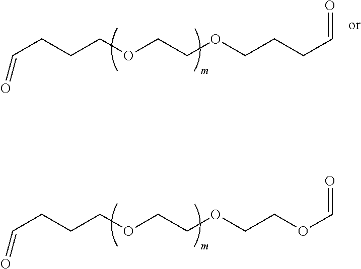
C(CCOCCOCCOC=O)C=O.C(CCOCCOCCCC=O)C=O
